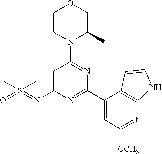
C1CN(C2=NC(C3=CC([OCH3])=NC4=C3C=CN4)=NC(N=S(=O)(C)C)=C2)C(C)CO1
